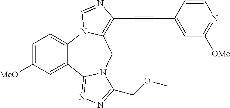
C1=C([MeO])C=C2C(=C1)N1C(=C(C#CC3=CC([OMe])=NC=C3)N=C1)CN1C2=NN=C1COC
